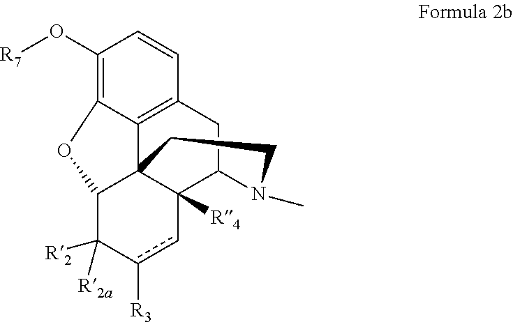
C1(O[R7])=C2C3=C(C=C1)CC1C4([R4])C3(C(C([R2])([R2a])c([R3])c4)O2)CCN1C
